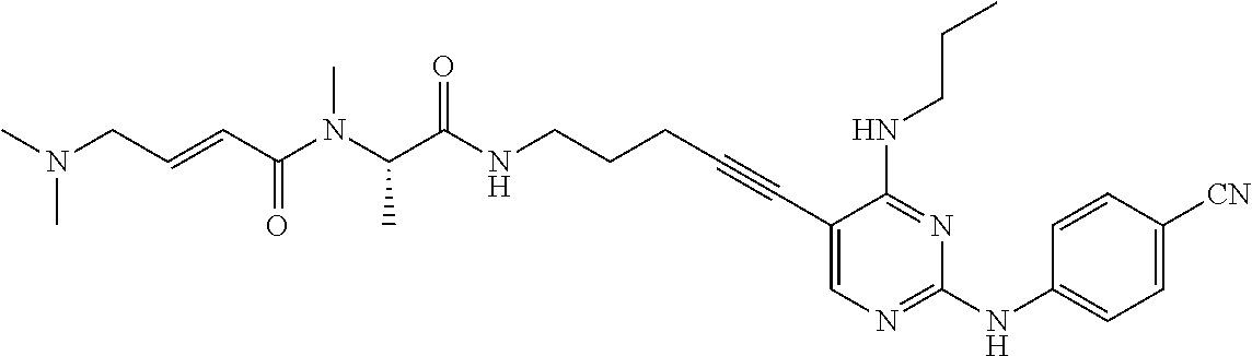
C1(C#CCCCNC(=O)C(N(C(C=CCN(C)C)=O)C)C)=CN=C(NC2=CC=C([CN])C=C2)N=C1NCCC
